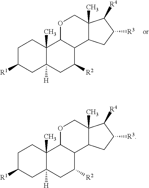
C1C([R1])CC2([H])C(C)(C1)C1C(C([R2])C2)C2C(C)(CO1)C([R4])C([R3])C2.C1C([R1])CC2([H])C(C)(C1)C1C(C([R2])C2)C2C(C)(CO1)C([R4])C([R3])C2
